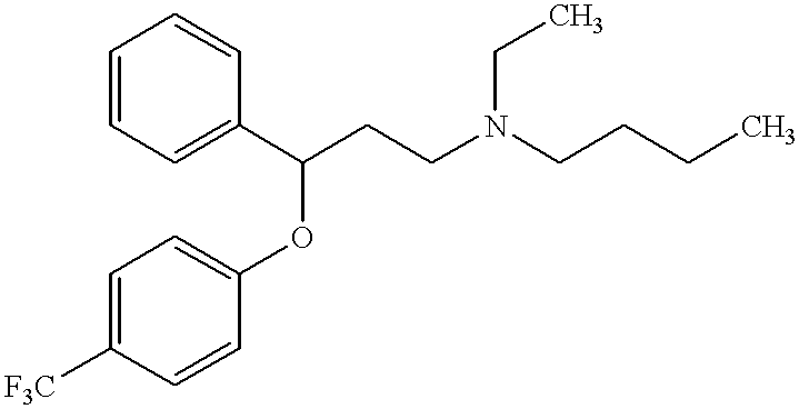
C1=CC=C(C(CCN(CCCC)CC)OC2=CC=C([F3C])C=C2)C=C1
